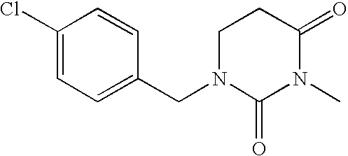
C1(Cl)=CC=C(CN2C(=O)N(C)C(=O)CC2)C=C1
